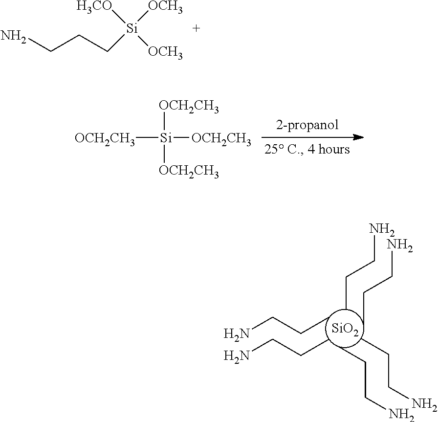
NCCC[Si]([OCH3])([H3CO])[OCH3].[OCH2CH3][Si]([OCH2CH3])([OCH2CH3])[OCH2CH3].NCCC.NCCC.CCCN.CCCN.CCCN.CCCN.[SiO2]
